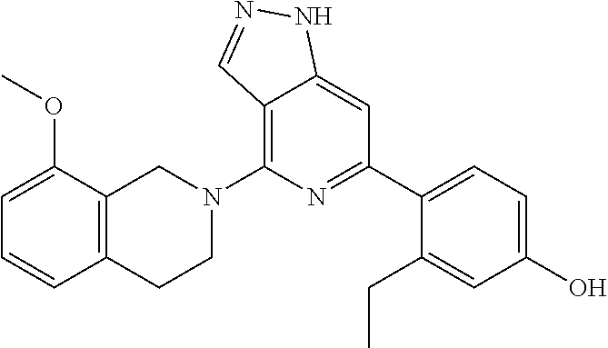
C1=C(OC)C2=C(C=C1)CCN(C1=C3C(=CC(C4=CC=C(O)C=C4CC)=N1)NN=C3)C2
